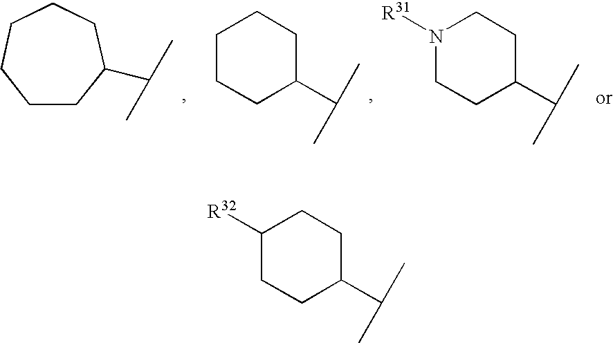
C1CCC(C(C)C)CC1.C1CC(C(C)C)CCN1[R31].C1CC(C(C)C)CCCC1.C1([R32])CCC(C(C)C)CC1
